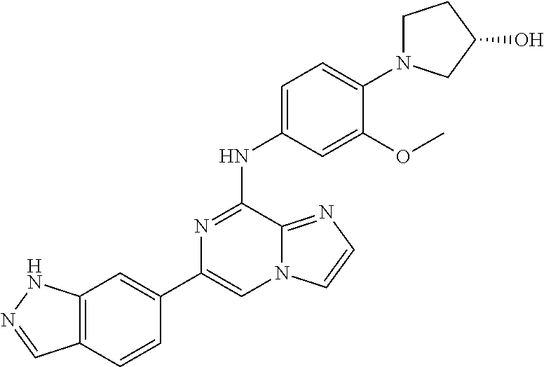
C1(C2=CC3=C(C=C2)C=NN3)=CN2C(=NC=C2)C(NC2=CC=C(N3CCC(O)C3)C(OC)=C2)=N1
